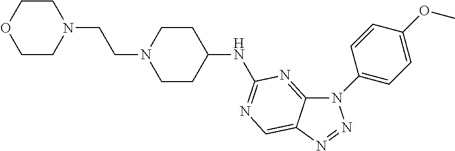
C1(N2C3=NC(NC4CCN(CCN5CCOCC5)CC4)=NC=C3N=N2)=CC=C(OC)C=C1
